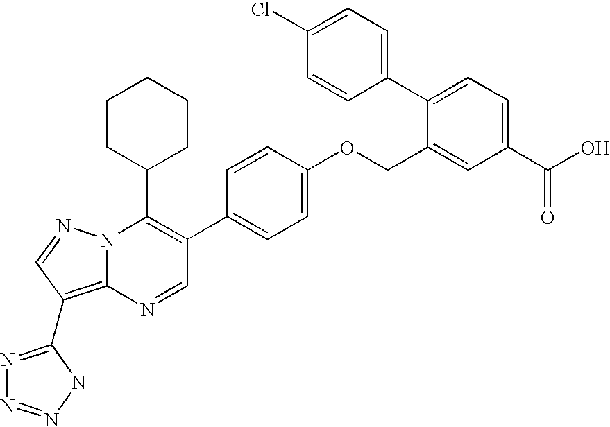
C1=C(C2=C(C3CCCCC3)N3C(=C(C4=NN=NN4)C=N3)N=C2)C=CC(OCC2=CC(C(=O)O)=CC=C2C2=CC=C(Cl)C=C2)=C1
